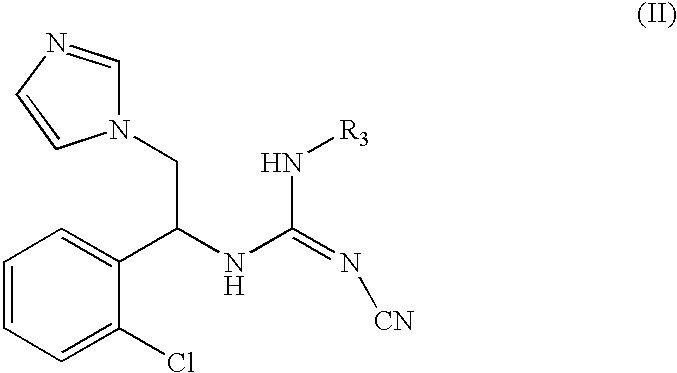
N1(CC(NC(=N[CN])N[R3])C2=CC=CC=C2Cl)C=NC=C1
